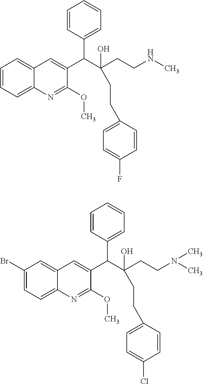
C1=CC=C2C(=C1)C=C(C(C(CCC1=CC=C(F)C=C1)(CCNC)O)C1=CC=CC=C1)C(OC)=N2.C1(Br)=CC=C2C(=C1)C=C(C(C(CCC1=CC=C(Cl)C=C1)(CCN(C)C)O)C1=CC=CC=C1)C(OC)=N2
